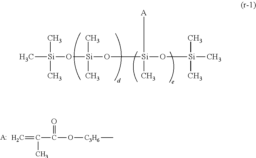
C=C(C(O[C3H6]C)=O)C.[A:].C[Si](O[Si](O[Si](O[Si](C)(C)C)(C)[A])(C)C)(C)C
